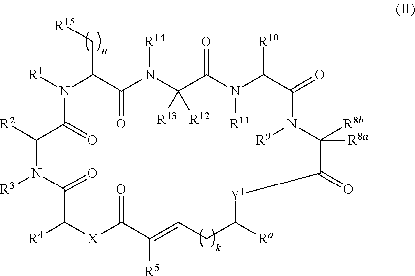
N1([R1])C(=O)C([R2])N([R3])C(=O)C([R4])[X]C(=O)C([R5])=CCC([Ra])[Y1]C(=O)C([R8a])([R8b])N([R9])C(=O)C([R10])N([R11])C(=O)C([R13])([R12])N([R14])C(=O)C1C[R15]
